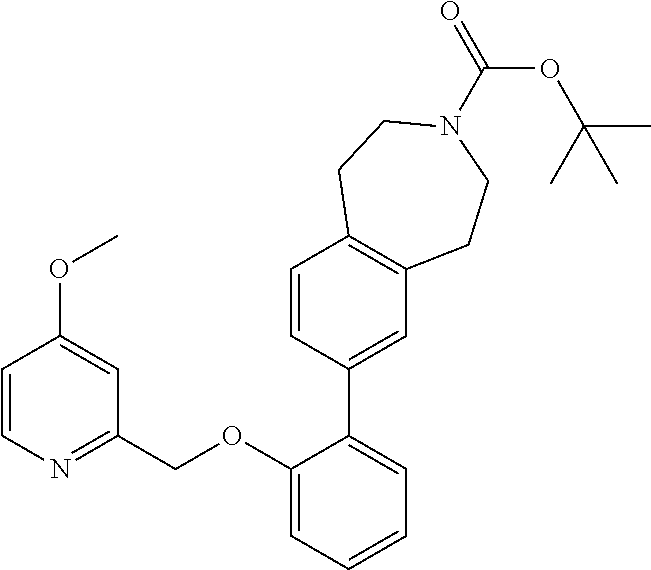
C1=CN=C(COC2=CC=CC=C2C2=CC3=C(C=C2)CCN(C(=O)OC(C)(C)C)CC3)C=C1OC
